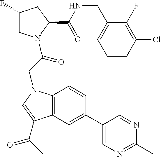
C1(F)CN(C(CN2C3=C(C=C(C4=CN=C(C)N=C4)C=C3)C(C(C)=O)=C2)=O)C(C(NCC2=CC=CC(Cl)=C2F)=O)C1
